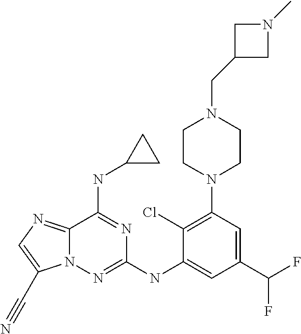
C12=NC=C(C#N)N1N=C(NC1=CC(C(F)F)=CC(N3CCN(CC4CN(C)C4)CC3)=C1Cl)N=C2NC1CC1
